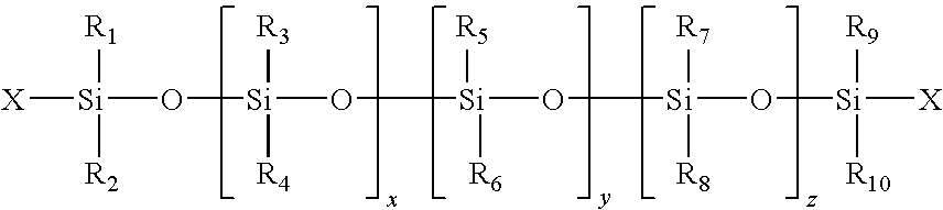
[Si](O[Si](O[Si](O[Si]([R8])([R7])O[Si]([X])([R9])[R10])([R6])[R5])([R4])[R3])([R1])([R2])[X]
